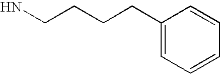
NCCCCC1=CC=CC=C1
